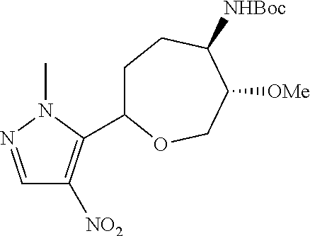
C1=NN(C)C(C2CCC([NHBoc])C([OMe])CO2)=C1[NO2]
